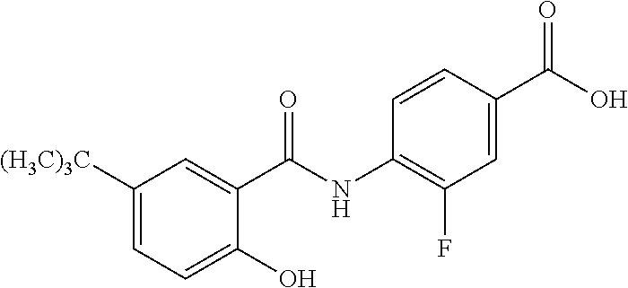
C1([(H3C)3C])=CC=C(O)C(C(NC2=C(F)C=C(C(O)=O)C=C2)=O)=C1
